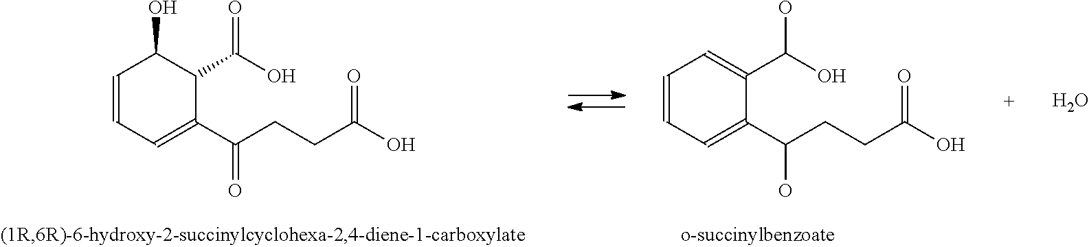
C1=CC=C(C(CCC(O)=O)O)C(C(O)O)=C1.C1=CC=C(C(CCC(O)=O)=O)C(C(O)=O)C1O.O
